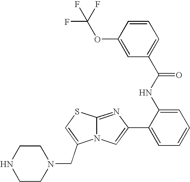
N12C(=NC(C3=CC=CC=C3NC(=O)C3=CC=CC(OC(F)(F)F)=C3)=C1)SC=C2CN1CCNCC1
